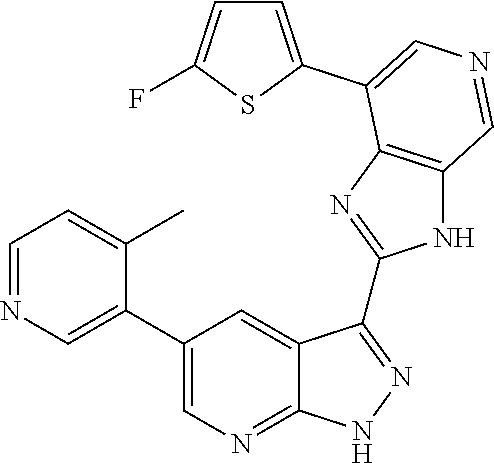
C1=NC=C(C2=CN=C3C(=C2)C(C2=NC4=C(N2)C=NC=C4C2=CC=C(F)S2)=NN3)C(C)=C1
